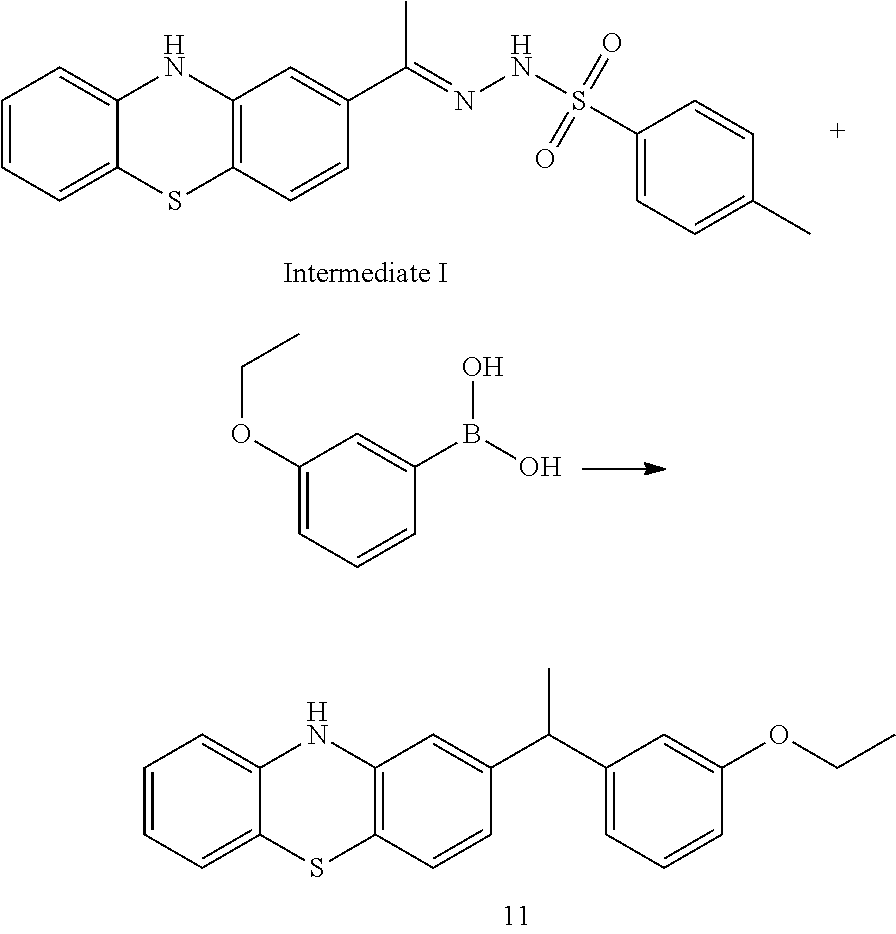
CC(=NNS(=O)(=O)C1=CC=C(C)C=C1)C1=CC2=C(SC3=CC=CC=C3N2)C=C1.OB(O)C1=CC(OCC)=CC=C1.C1=CC=C2NC3=C(SC2=C1)C=CC(C(C1=CC=CC(OCC)=C1)C)=C3
